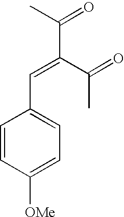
C(C1=CC=C([OMe])C=C1)=C(C(C)=O)C(=O)C
